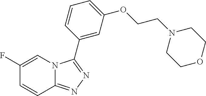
FC1=CN2C(=NN=C2C2=CC(OCCN3CCOCC3)=CC=C2)C=C1
